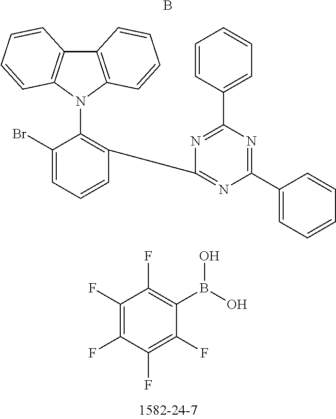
C12=C(N(C3=C(C4=NC(C5=CC=CC=C5)=NC(C5=CC=CC=C5)=N4)C=CC=C3Br)C3=C1C=CC=C3)C=CC=C2.C1(F)=C(F)C(F)=C(F)C(B(O)O)=C1F.B
